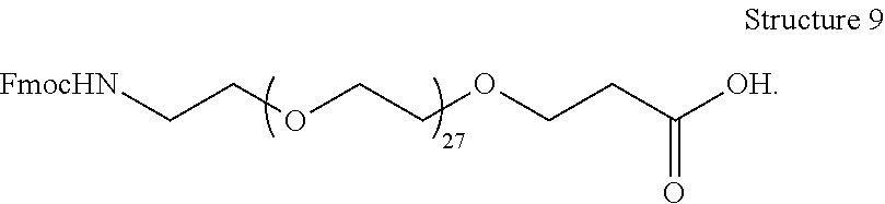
[FmocHN]CCOCCOCCC([OH])=O
